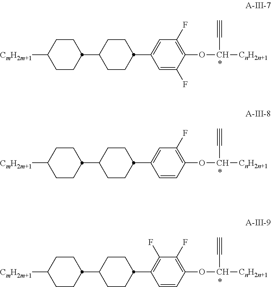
C1CC([CmH2m+1])CCC1C1CCC(C2=CC(F)=C(OC([CnH2n+1])C#C)C(F)=C2)CC1.C1CC([CmH2m+1])CCC1C1CCC(C2=CC(F)=C(OC([CnH2n+1])C#C)C=C2)CC1.C1CC([CmH2m+1])CCC1C1CCC(C2=C(F)C(F)=C(OC([CnH2n+1])C#C)C=C2)CC1
